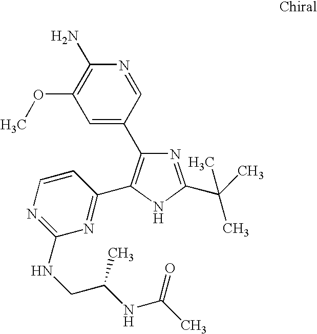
C1=C(C2=C(C3=NC(NCC(NC(C)=O)C)=NC=C3)NC(C(C)(C)C)=N2)C=NC(N)=C1OC
